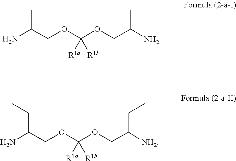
C(COC(OCC([NH2])CC)([R1b])[R1a])(N)CC.C(COC(OCC(N)C)([R1b])[R1a])(N)C
